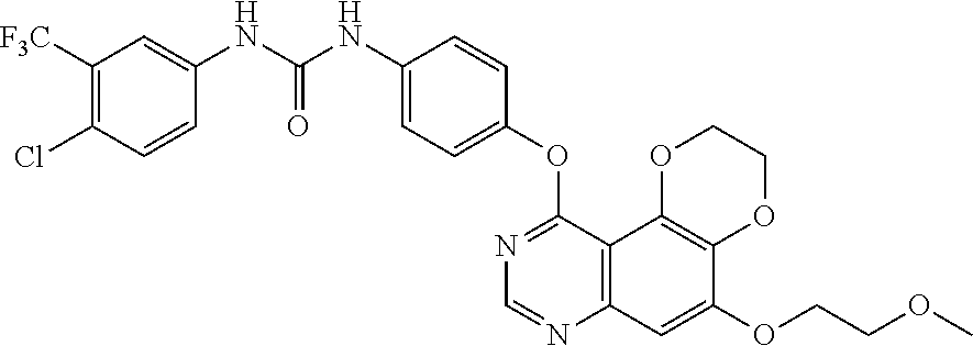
C12=C(C3=C(C=C1OCCOC)N=CN=C3OC1=CC=C(NC(NC3=CC([F3C])=C(Cl)C=C3)=O)C=C1)OCCO2
